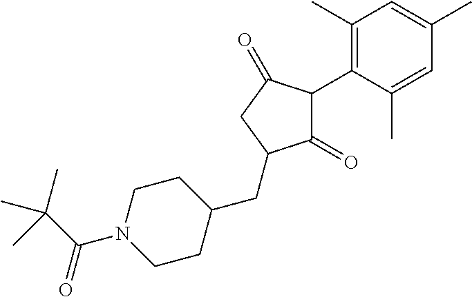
C1(=O)C(C2=C(C)C=C(C)C=C2C)C(=O)CC1CC1CCN(C(C(C)(C)C)=O)CC1
